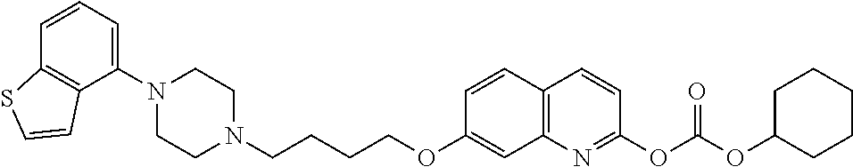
C1N(C2=CC=CC3=C2C=CS3)CCN(CCCCOC2=CC3=C(C=C2)C=CC(OC(OC2CCCCC2)=O)=N3)C1
